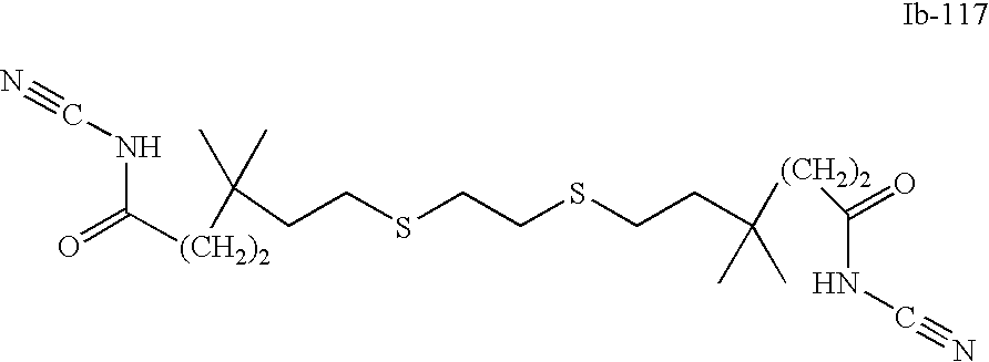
C([(CH2)2]C(C)(CCSCCSCCC([(CH2)2]C(NC#N)=O)(C)C)C)(NC#N)=O
